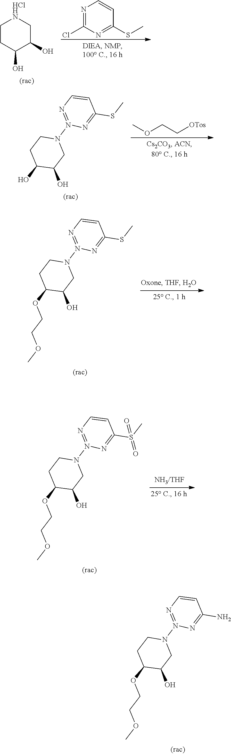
COCC[OTos].N1(N2=NC=CC(SC)=N2)CCC(O)C(O)C1.N1(N2=NC=CC(N)=N2)CCC(OCCOC)C(O)C1.C1CC(O)C(O)C[HClHN]1.N1=C(Cl)N=C(SC)C=C1.N1(N2=NC=CC(SC)=N2)CCC(OCCOC)C(O)C1.N1(N2=NC=CC(S(C)(=O)=O)=N2)CCC(OCCOC)C(O)C1
